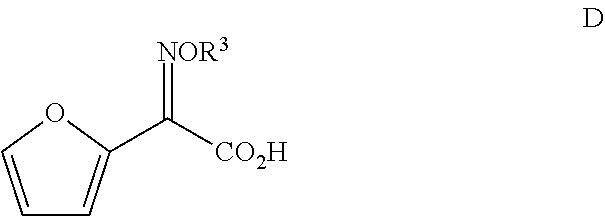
[NOR3]=C([CO2H])C1=CC=CO1
